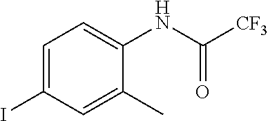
C1=C(I)C=C(C)C(NC([CF3])=O)=C1
